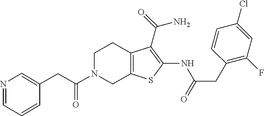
C1(CC(N2CC3=C(CC2)C(C(=O)N)=C(NC(CC2=C(F)C=C(Cl)C=C2)=O)S3)=O)=CN=CC=C1
